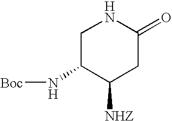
C1C(N[Boc])C([NHZ])CC(=O)N1
